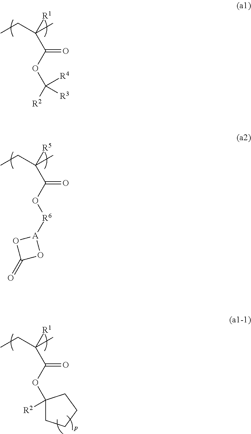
CCC(C)([R1])C(OC([R2])([R4])[R3])=O.CCC(C)([R5])C(O[R6][A]1OC(=O)O1)=O.CCC(C)([R1])C(OC1([R2])CCCC1)=O
